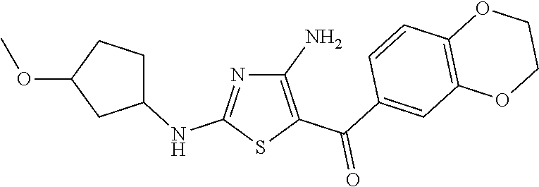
C1(N)=C(C(C2=CC3=C(C=C2)OCCO3)=O)SC(NC2CCC(OC)C2)=N1
